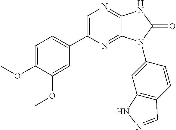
C1=C(OC)C(OC)=CC(C2=CN=C3C(=N2)N(C2=CC4=C(C=C2)C=NN4)C(=O)N3)=C1
